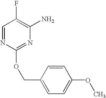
C1=NC(OCC2=CC=C(OC)C=C2)=NC(N)=C1F
